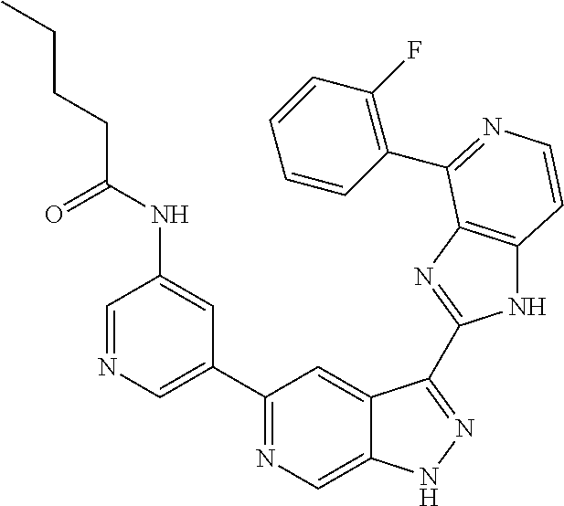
C1=NC=C(C2=NC=C3C(=C2)C(C2=NC4=C(N2)C=CN=C4C2=C(F)C=CC=C2)=NN3)C=C1NC(CCCC)=O
